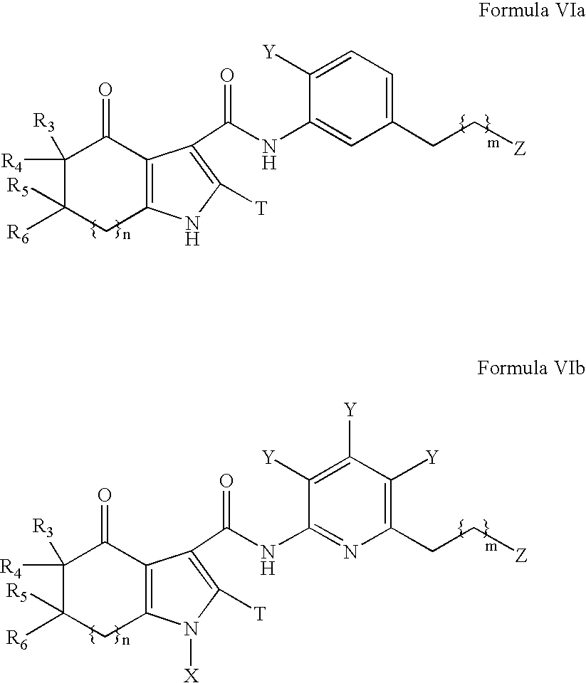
C12=C(NC([T])=C1C(=O)NC1=CC(CC[Z])=CC=C1[Y])CC([R5])([R6])C([R4])([R3])C2=O.C12=C(N([X])C([T])=C1C(=O)NC1=NC(CC[Z])=C([Y])C([Y])=C1[Y])CC([R5])([R6])C([R4])([R3])C2=O
